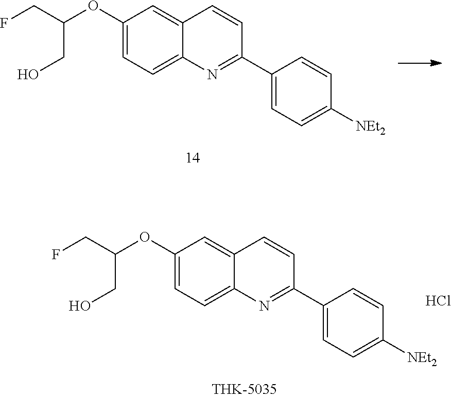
C1(OC(CF)CO)=CC=C2C(=C1)C=CC(C1=CC=C([NEt2])C=C1)=N2.C1(OC(CF)CO)=CC=C2C(=C1)C=CC(C1=CC=C([NEt2])C=C1)=N2.Cl
